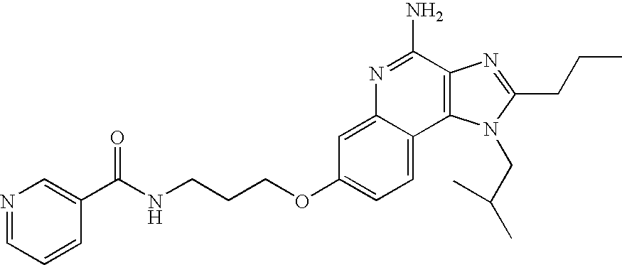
C1=C2C(=CC=C1OCCCNC(=O)C1=CN=CC=C1)C1=C(C(N)=N2)N=C(CCC)N1CC(C)C
